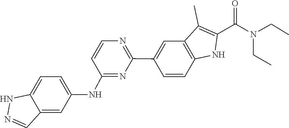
N(CC)(C(C1=C(C)C2=C(N1)C=CC(C1=NC=CC(NC3=CC=C4NN=CC4=C3)=N1)=C2)=O)CC
